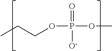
CCCOP(OC)(=O)[O-]
